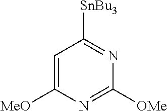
C1=C([MeO])N=C([OMe])N=C1[SnBu3]
